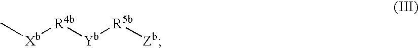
[Xb]([R4b][Yb][R5b][Zb])C
